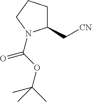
C1(C[CN])CCCN1C(=O)OC(C)(C)C
